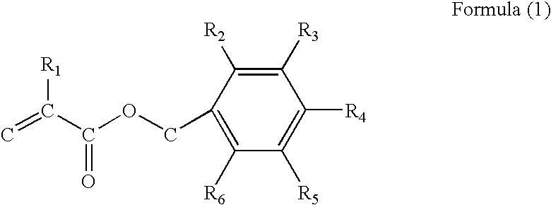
C=C(C(OCC1=C([R6])C([R5])=C([R4])C([R3])=C1[R2])=O)[R1]
